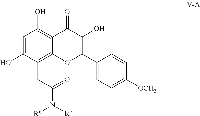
C1=C(O)C(CC(N([R7])[R6])=O)=C2C(=C1O)C(=O)C(O)=C(C1=CC=C([OCH3])C=C1)O2
